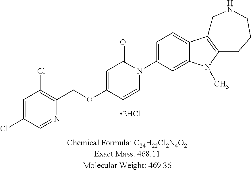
C1=C(Cl)C=NC(COC2=CC(=O)N(C3=CC=C4C(=C3)N(C)C3=C4CNCCC3)C=C2)=C1Cl
